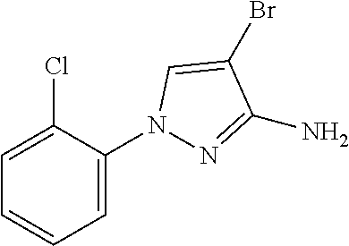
C1(N2N=C(N)C(Br)=C2)=CC=CC=C1Cl
